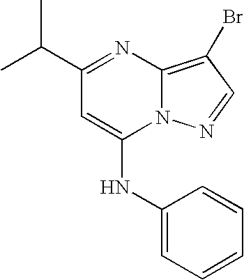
CC(C)C1=NC2=C(Br)C=NN2C(NC2=CC=CC=C2)=C1
